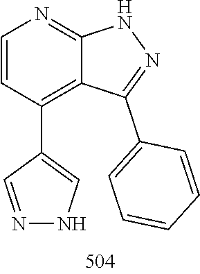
N1=CC(C2=C3C(C4=CC=CC=C4)=NNC3=NC=C2)=CN1
